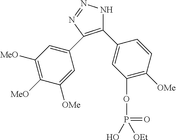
C1(C2=CC(OP(=O)(O)[OEt])=C([OMe])C=C2)=C(C2=CC([MeO])=C([MeO])C([OMe])=C2)N=NN1
